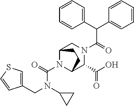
C(N1C2C(C(O)=O)N(C(=O)C(C3=CC=CC=C3)C3=CC=CC=C3)CC1CC2)(N(CC1=CSC=C1)C1CC1)=O
